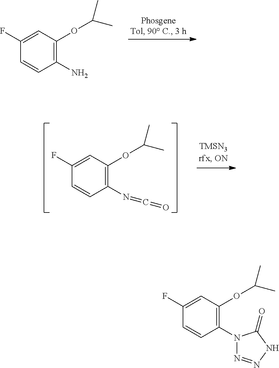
C1(N)=C(OC(C)C)C=C(F)C=C1.C1(N=C=O)=C(OC(C)C)C=C(F)C=C1.C1(N2N=NNC2=O)=C(OC(C)C)C=C(F)C=C1
